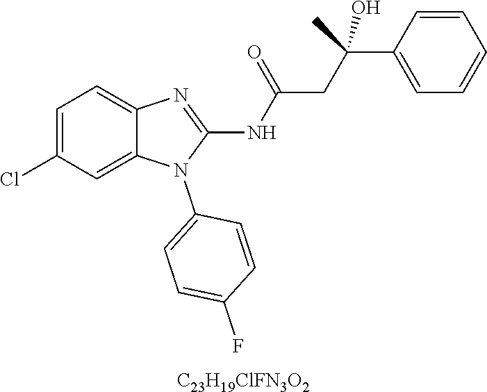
C1=C(Cl)C=C2C(=C1)N=C(NC(CC(C1=CC=CC=C1)(C)O)=O)N2C1=CC=C(F)C=C1.[C23H19ClFN3O2]
